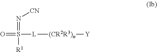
O=S([R1])(=N[CN])[L][(CR2R3)n][Y]
